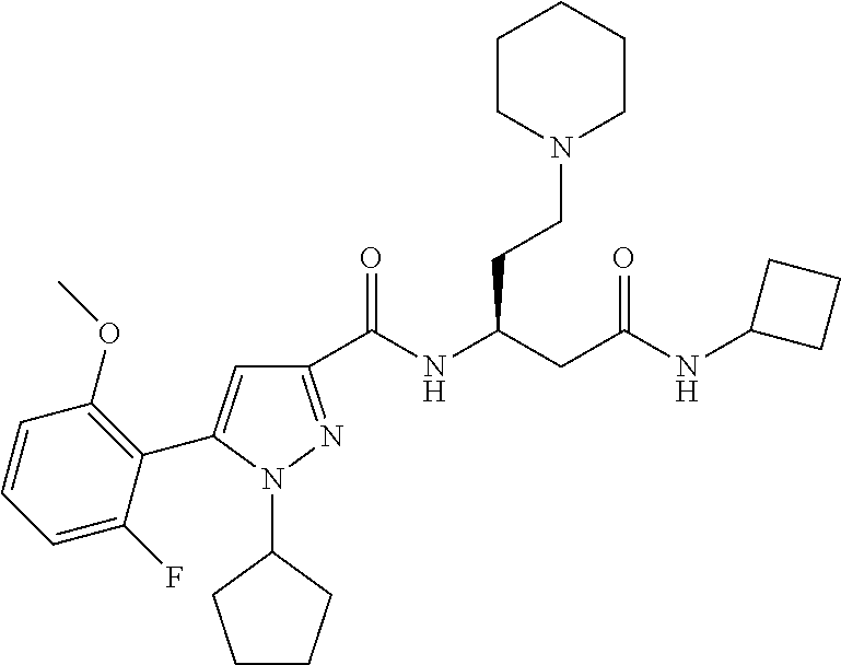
C1(C(NC(CC(NC2CCC2)=O)CCN2CCCCC2)=O)=NN(C2CCCC2)C(C2=C(OC)C=CC=C2F)=C1
